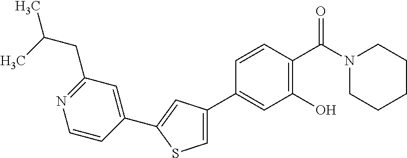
C1(C2=CC(O)=C(C(N3CCCCC3)=O)C=C2)=CSC(C2=CC(CC(C)C)=NC=C2)=C1
